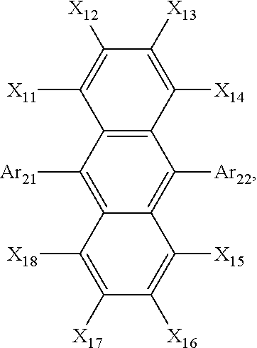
C12=C(C([Ar21])=C3C(=C1[Ar22])C([X15])=C([X16])C([X17])=C3[X18])C([X11])=C([X12])C([X13])=C2[X14]
